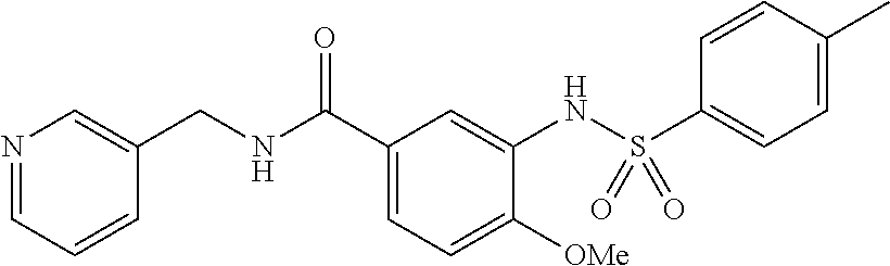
N1=CC=CC(CNC(C2=CC=C([OMe])C(NS(C3=CC=C(C)C=C3)(=O)=O)=C2)=O)=C1
